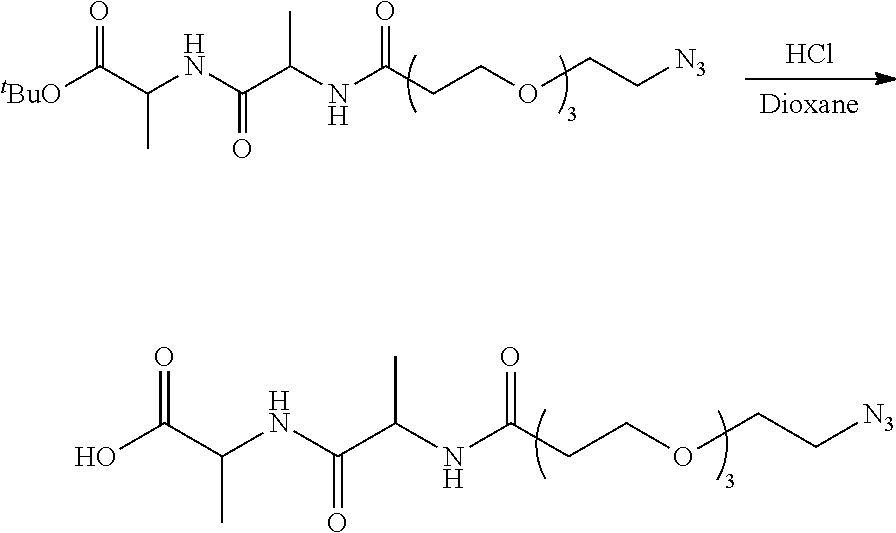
OC(C(NC(C(NC(CCOCC[N3])=O)C)=O)C)=O.Cl.[Dioxane].[tBuO]C(C(NC(C(NC(CCOCC[N3])=O)C)=O)C)=O
